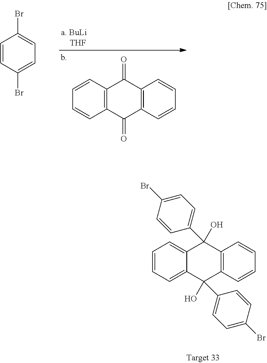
C12=CC=CC=C1C(O)(C1=CC=C(Br)C=C1)C1=C(C2(O)C2=CC=C(Br)C=C2)C=CC=C1.C12=C(C=CC=C1)C(=O)C1=C(C2=O)C=CC=C1.C1=CC(Br)=CC=C1Br
